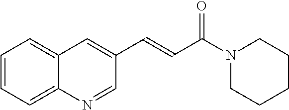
C1=CC=C2C(=C1)C=C(C=CC(N1CCCCC1)=O)C=N2
